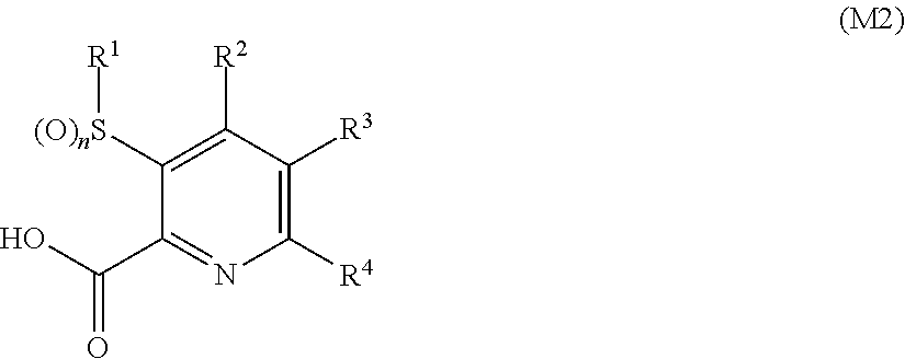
C1([(O)nS][R1])=C([R2])C([R3])=C([R4])N=C1C(O)=O
